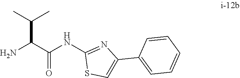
C(C(=O)NC1=NC(C2=CC=CC=C2)=CS1)(N)C(C)C
